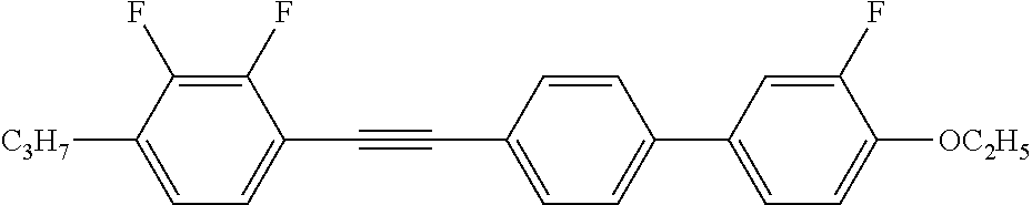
C1(F)=C(F)C([C3H7])=CC=C1C#CC1=CC=C(C2=CC=C([OC2H5])C(F)=C2)C=C1
